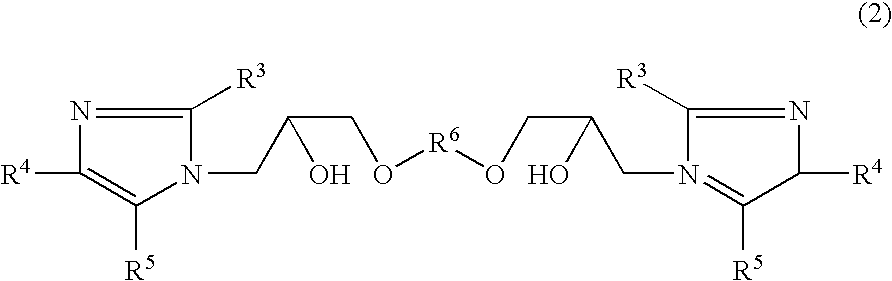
C1([R4])=C([R5])N(CC(CO[R6]OCC(CN2=C([R5])C([R4])N=C2[R3])O)O)C([R3])=N1
